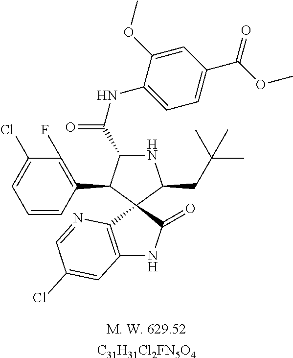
C1(Cl)=CC=CC(C2C(C(=O)NC3=CC=C(C(OC)=O)C=C3OC)NC(CC(C)(C)C)C23C2=C(NC3=O)C=C(Cl)C=N2)=C1F.[C31H31Cl2FN5O4]
